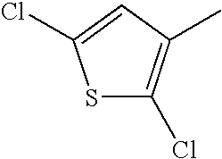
S1C(Cl)=C(C)C=C1Cl
